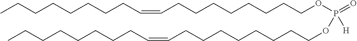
C(CCCCCCOP(OCCCCCCCCC=CCCCCCCCC)(=O)[H])CC=CCCCCCCCC
